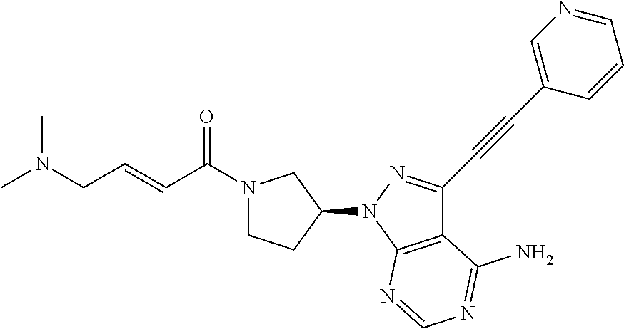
C12=C(N(C3CN(C(C=CCN(C)C)=O)CC3)N=C1C#CC1=CN=CC=C1)N=CN=C2N
